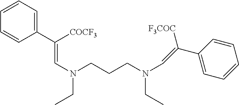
C1(C([COCF3])=CN(CC)CCCN(C=C([F3COC])C2=CC=CC=C2)CC)=CC=CC=C1
